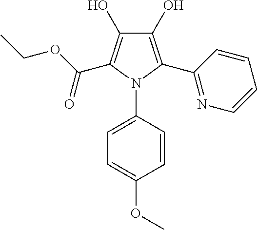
C1(O)=C(C2=NC=CC=C2)N(C2=CC=C(OC)C=C2)C(C(OCC)=O)=C1O
